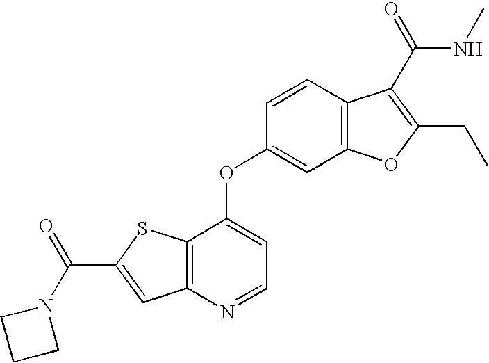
C(C1=CC2=C(S1)C(OC1=CC3=C(C=C1)C(C(NC)=O)=C(CC)O3)=CC=N2)(N1CCC1)=O
